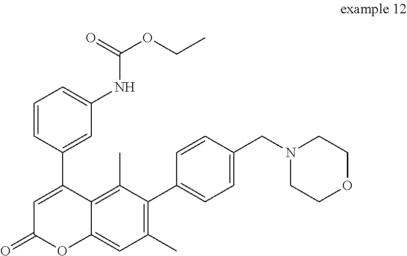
C1=CC(C2=CC(=O)OC3=CC(C)=C(C4=CC=C(CN5CCOCC5)C=C4)C(C)=C23)=CC(NC(OCC)=O)=C1
